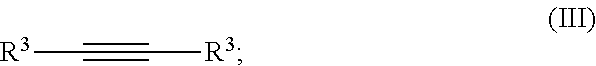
[R3]C#C[R3]
